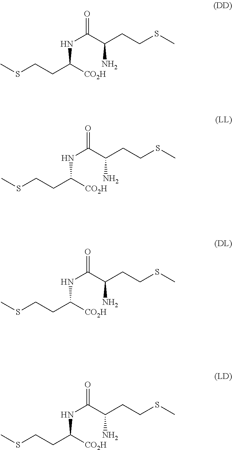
N(C(C(CCSC)N)=O)C(CCSC)[CO2H].N(C(C(CCSC)N)=O)C(CCSC)[CO2H].N(C(C(CCSC)N)=O)C(CCSC)[CO2H].N(C(C(CCSC)N)=O)C(CCSC)[CO2H]
